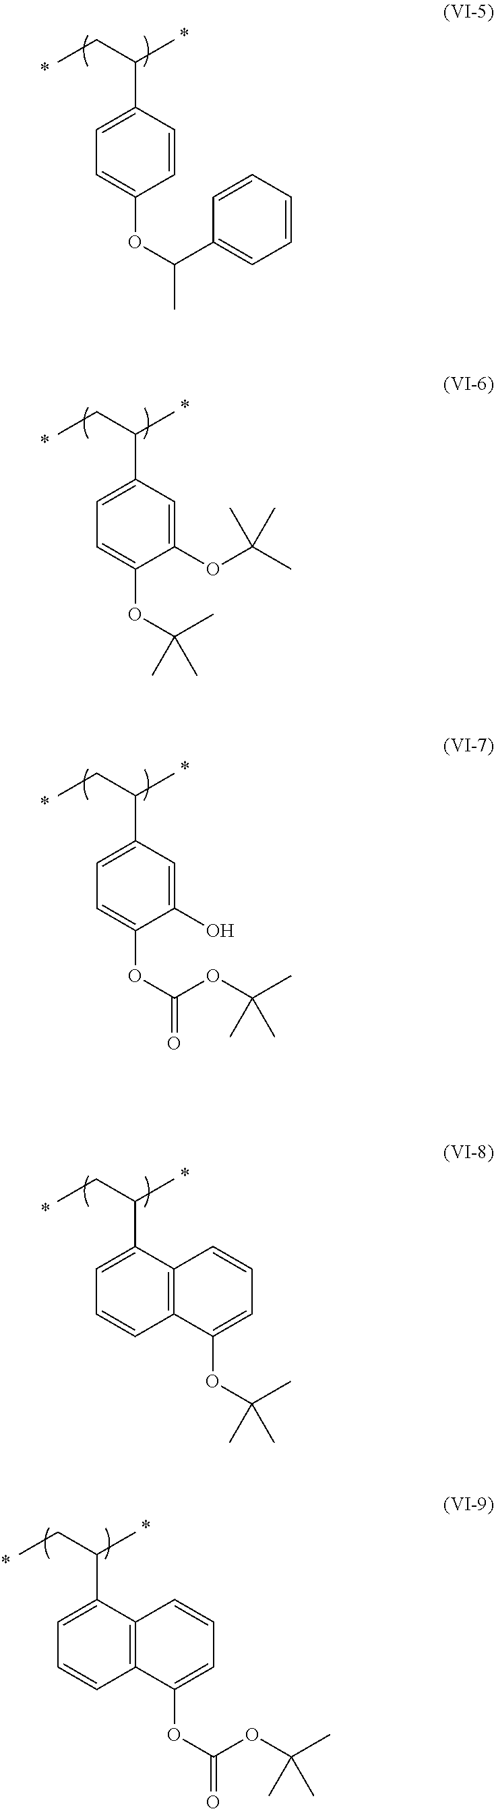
CCC(C)C1=CC=C(OC(C2=CC=CC=C2)C)C=C1.CCC(C)C1=CC=C(OC(C)(C)C)C(OC(C)(C)C)=C1.CCC(C)C1=CC=C(OC(OC(C)(C)C)=O)C(O)=C1.CCC(C)C1=CC=CC2=C1C=CC=C2OC(C)(C)C.CCC(C)C1=CC=CC2=C1C=CC=C2OC(OC(C)(C)C)=O
